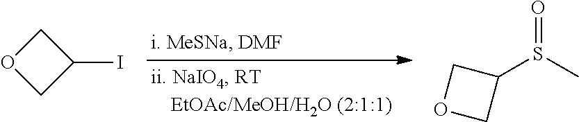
C1OCC1I.C1(S(=O)C)COC1
